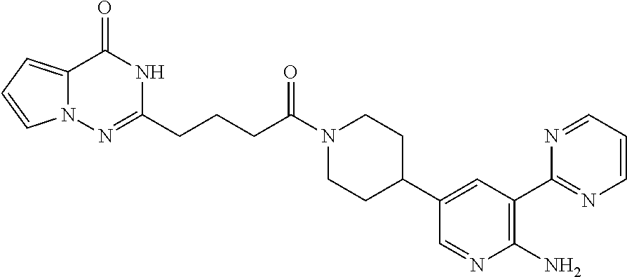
N12C(=CC=C1)C(=O)NC(CCCC(N1CCC(C3=CC(C4=NC=CC=N4)=C(N)N=C3)CC1)=O)=N2
